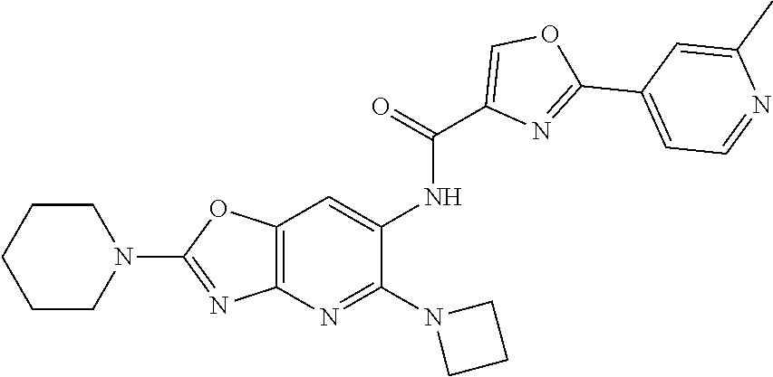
C1CCCCN1C1=NC2=C(O1)C=C(NC(=O)C1=COC(C3=CC=NC(C)=C3)=N1)C(N1CCC1)=N2
